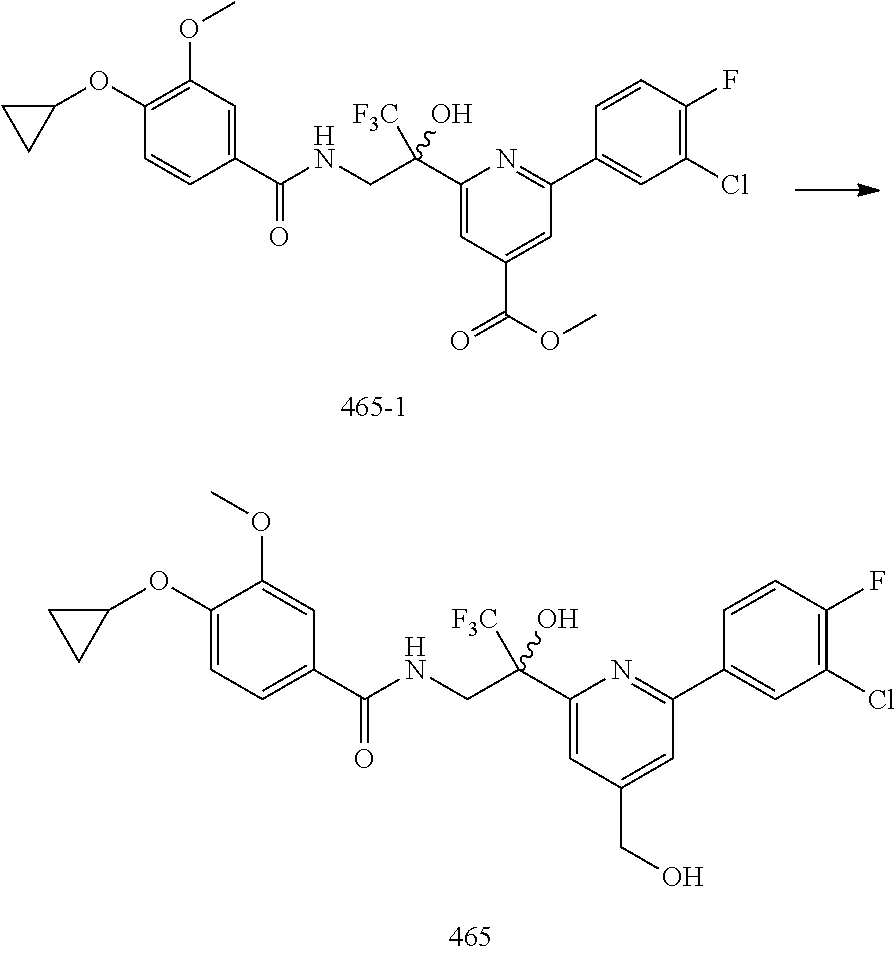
C1(OC)=C(OC2CC2)C=CC(C(NCC(C2=CC(C(OC)=O)=CC(C3=CC(Cl)=C(F)C=C3)=N2)([F3C])O)=O)=C1.C1(OC)=CC(C(NCC(C2=CC(CO)=CC(C3=CC(Cl)=C(F)C=C3)=N2)([F3C])O)=O)=CC=C1OC1CC1
